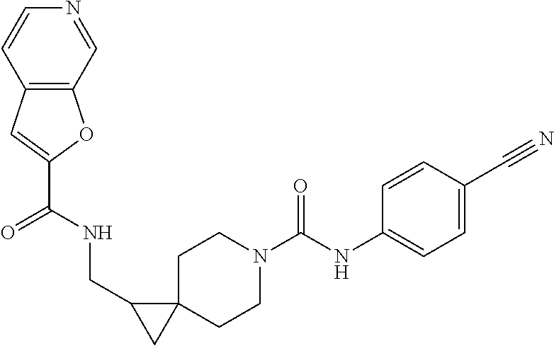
N1(C(NC2=CC=C(C#N)C=C2)=O)CCC2(CC1)C(CNC(C1=CC3=C(C=NC=C3)O1)=O)C2
